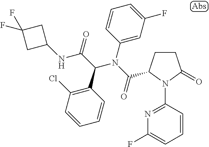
C1=CC(N(C(=O)C2CCC(=O)N2C2=NC(F)=CC=C2)C(C(NC2CC(F)(F)C2)=O)C2=C(Cl)C=CC=C2)=CC(F)=C1
